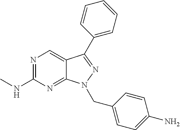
N1=C(NC)N=C2C(=C1)C(C1=CC=CC=C1)=NN2CC1=CC=C(N)C=C1
